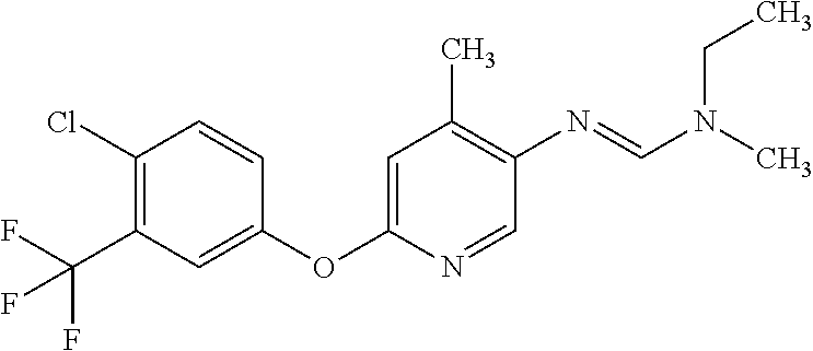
C1=CC(Cl)=C(C(F)(F)F)C=C1OC1=CC(C)=C(N=CN(C)CC)C=N1
